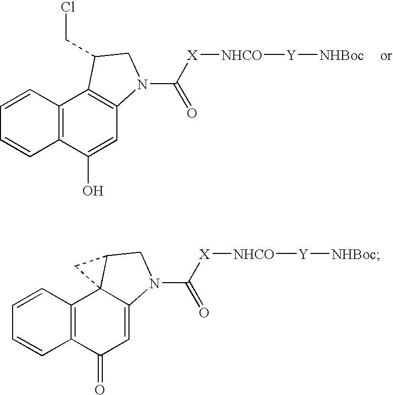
C12=C(C(O)=CC3=C1C(CCl)CN3C([X][NHCO][Y][NHBoc])=O)C=CC=C2.C12=C(C(=O)C=C3C14C(CN3C([X][NHCO][Y][NHBoc])=O)C4)C=CC=C2
